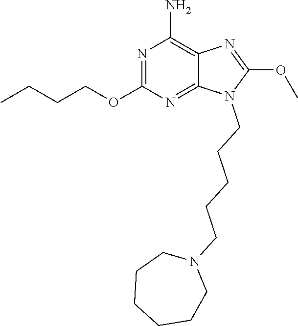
N1=C(OCCCC)N=C2C(=C1N)N=C(OC)N2CCCCCN1CCCCCC1
